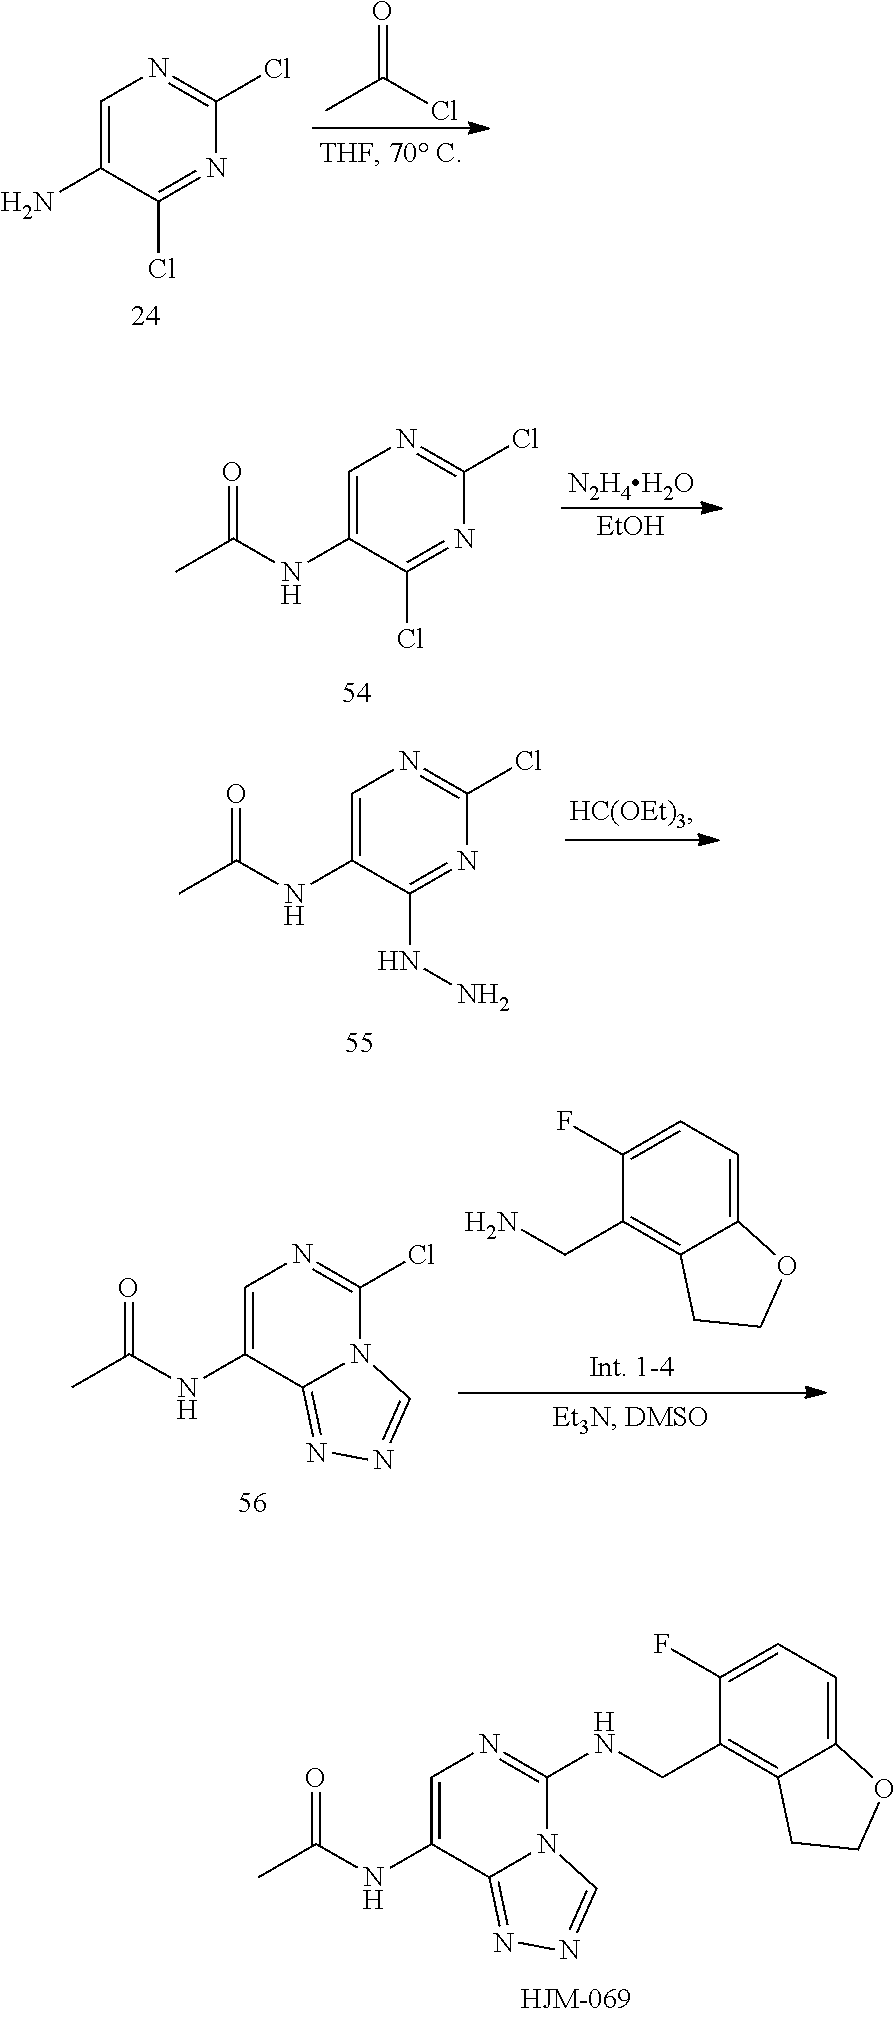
C1=C(NC(C)=O)C2=NN=CN2C(NCC2=C3C(=CC=C2F)OCC3)=N1.C1=C(N)C(Cl)=NC(Cl)=N1.CC(Cl)=O.C1=C(NC(C)=O)C(Cl)=NC(Cl)=N1.[N2H4H2O].[EtOH].C1=C(NC(C)=O)C(NN)=NC(Cl)=N1.C1=C(NC(C)=O)C2=NN=CN2C(Cl)=N1.C1(F)=CC=C2C(=C1CN)CCO2
